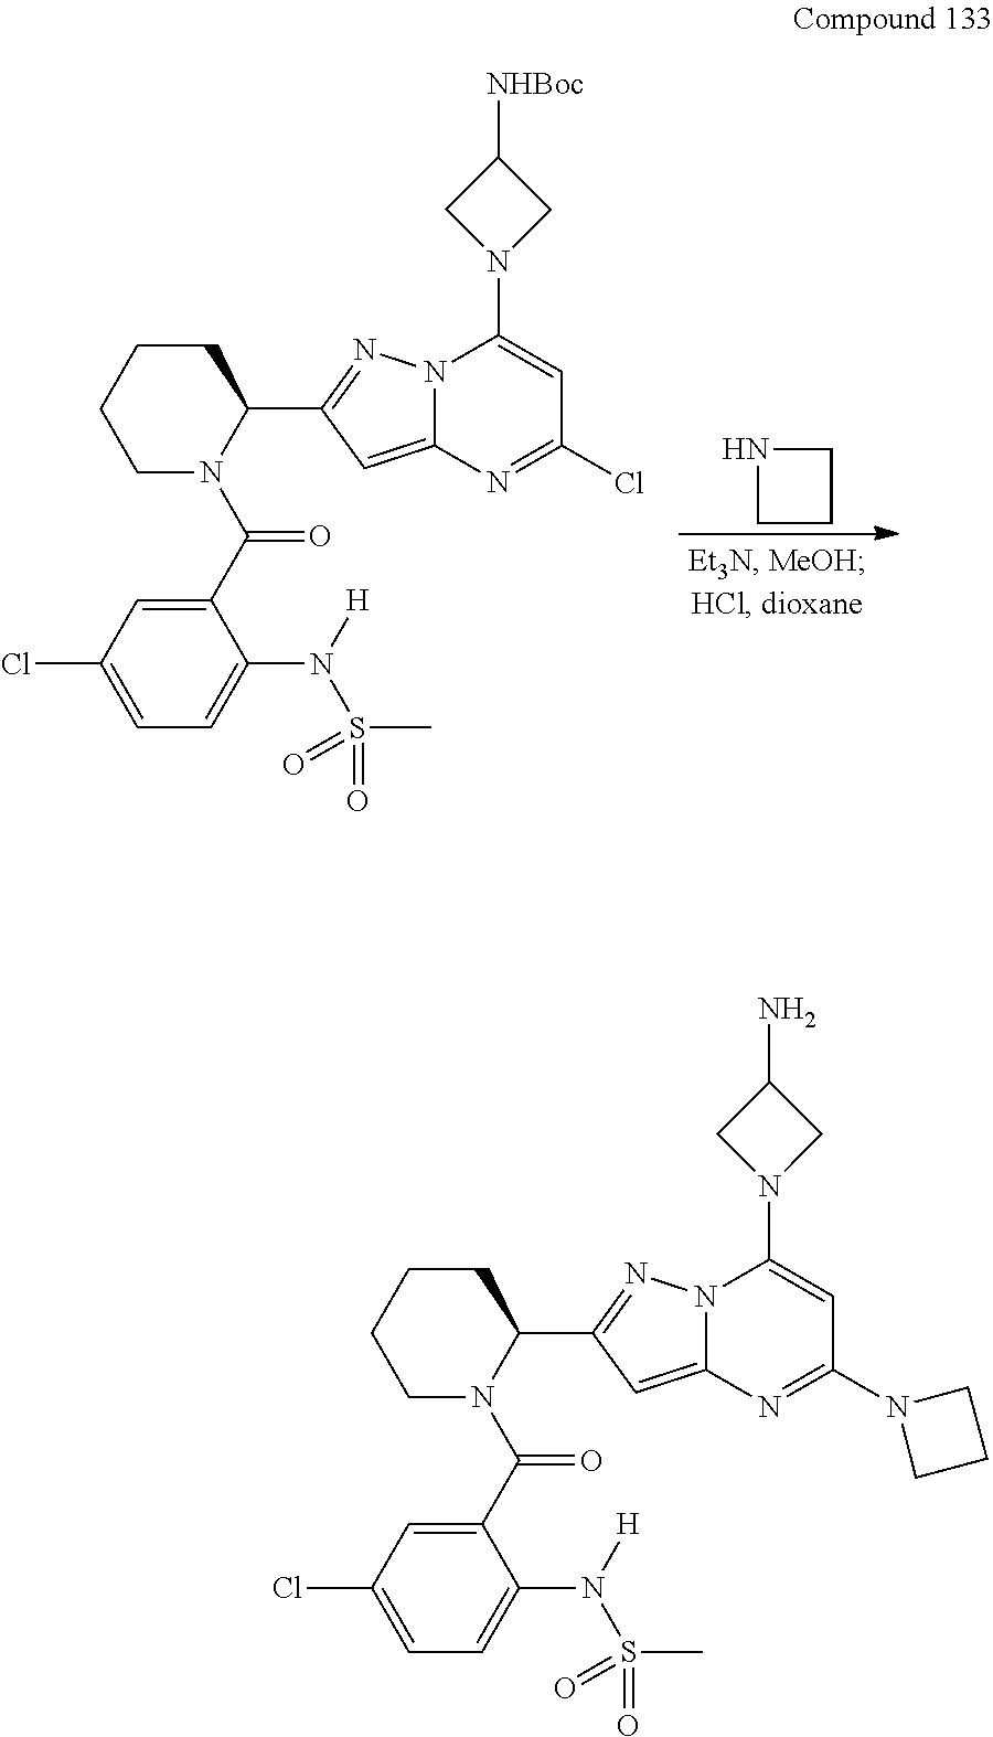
N12C(=CC(C3N(C(C4=CC(Cl)=CC=C4N([H])S(C)(=O)=O)=O)CCCC3)=N1)N=C(Cl)C=C2N1CC([NHBoc])C1.N1CCC1.N12C(=CC(C3N(C(C4=CC(Cl)=CC=C4N([H])S(C)(=O)=O)=O)CCCC3)=N1)N=C(N1CCC1)C=C2N1CC(N)C1
